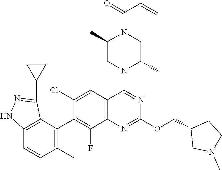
C12=C(C=C(Cl)C(C3=C(C)C=CC4=C3C(C3CC3)=NN4)=C1F)C(N1C(C)CN(C(=O)C=C)C(C)C1)=NC(OCC1CN(C)CC1)=N2
